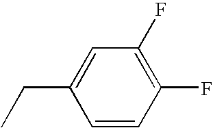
C1=CC(F)=C(F)C=C1CC
